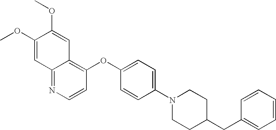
C1(OC)=CC2=NC=CC(OC3=CC=C(N4CCC(CC5=CC=CC=C5)CC4)C=C3)=C2C=C1OC
